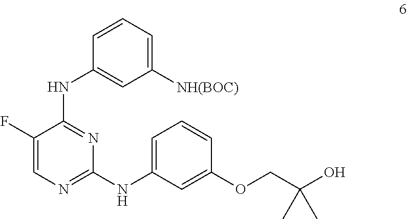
C1(F)=CN=C(NC2=CC=CC(OCC(O)(C)C)=C2)N=C1NC1=CC([NH(BOC)])=CC=C1
